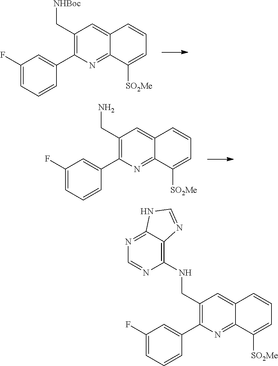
C1(C[NHBoc])=C(C2=CC(F)=CC=C2)N=C2C(=C1)C=CC=C2[SO2Me].C1(CNC2=C3C(=NC=N2)NC=N3)=C(C2=CC(F)=CC=C2)N=C2C(=C1)C=CC=C2[SO2Me].C1(CN)=C(C2=CC(F)=CC=C2)N=C2C(=C1)C=CC=C2[SO2Me]
